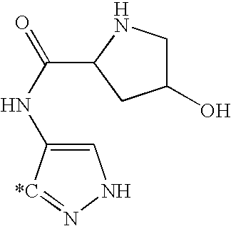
C1=C(NC(=O)C2NCC(O)C2)[*C]=NN1
